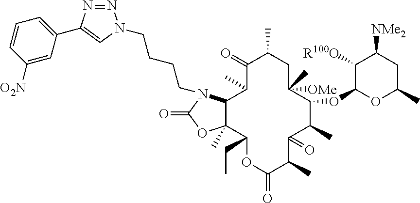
C1(C)C(=O)C(C)CC([OMe])(C)C(OC2OC(C)CC([NMe2])C2[R100O])C(C)C(=O)C(C)C(=O)OC(CC)C2(C)C1N(CCCCN1N=NC(C3=CC=CC([O2N])=C3)=C1)C(=O)O2
